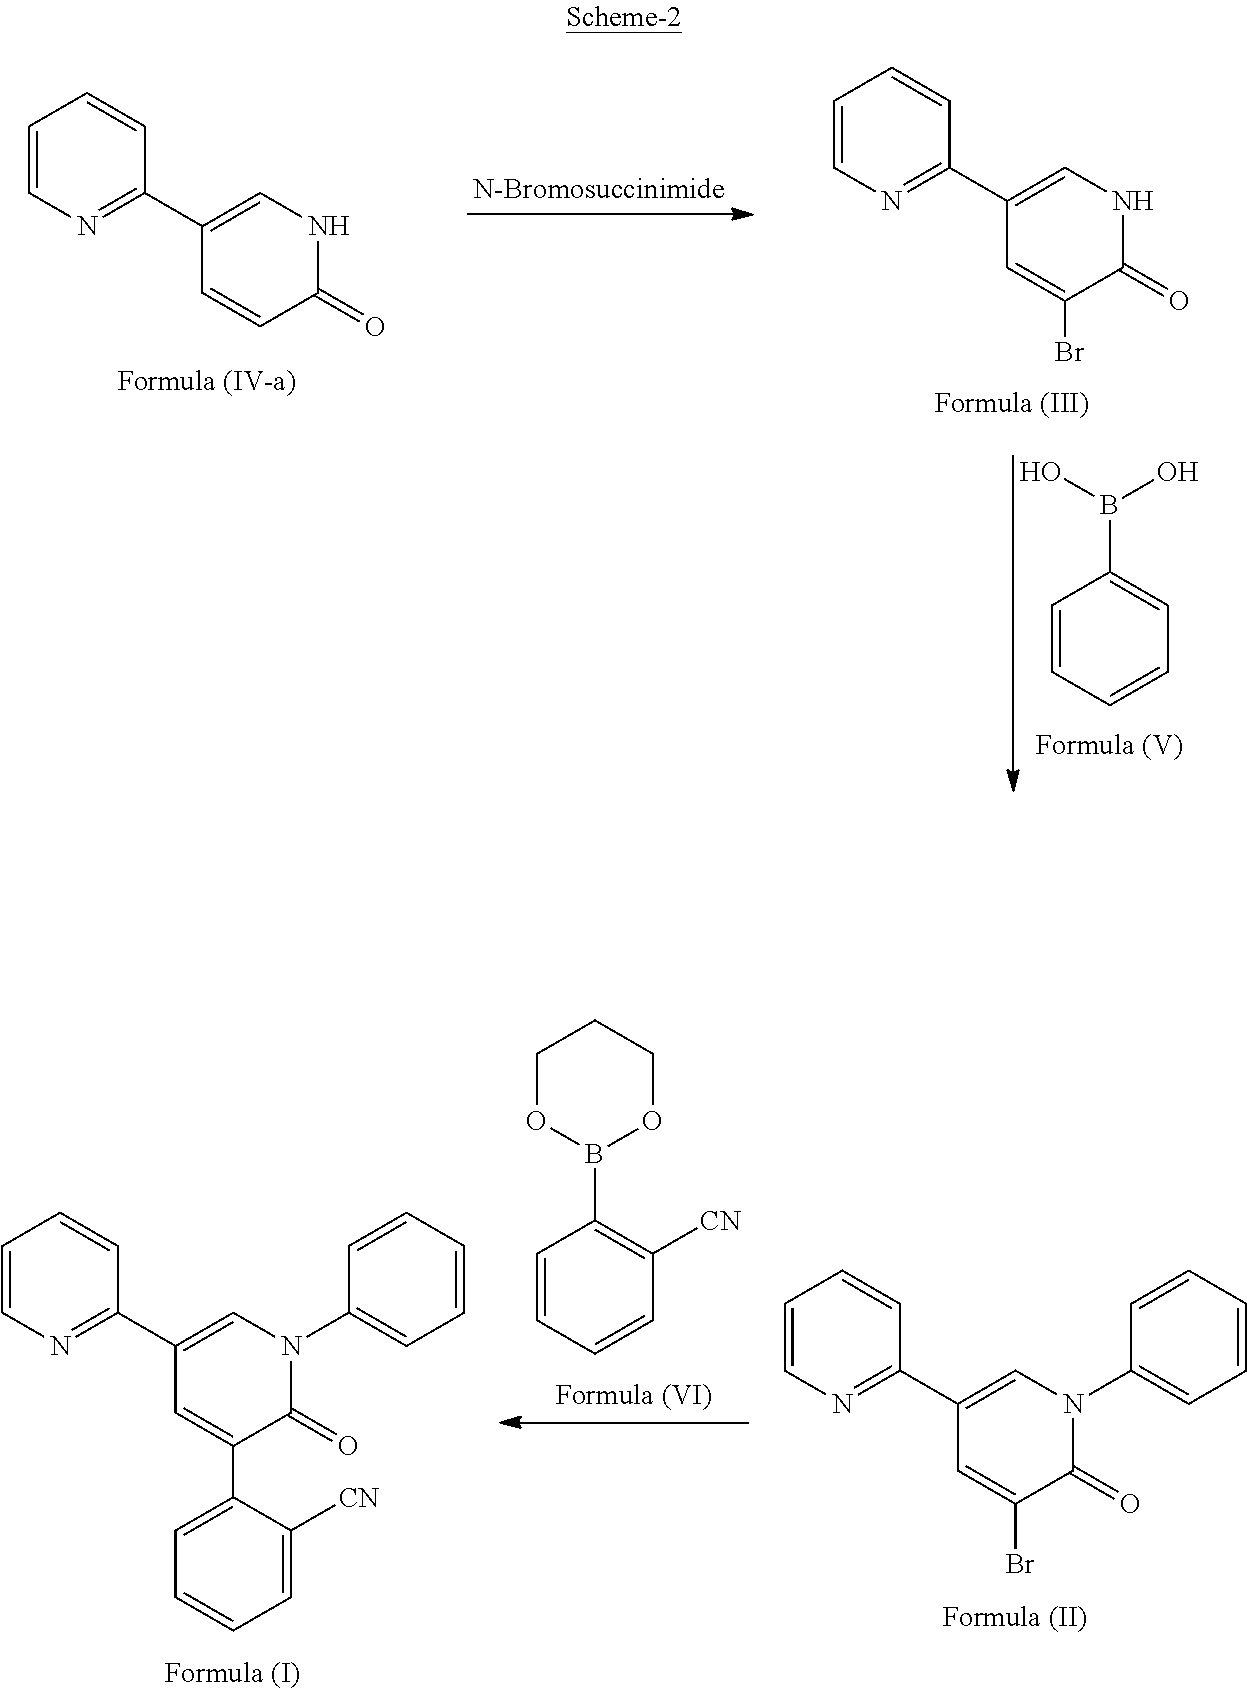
C1=CN=C(C2=CNC(=O)C=C2)C=C1.C1=CN=C(C2=CNC(=O)C(Br)=C2)C=C1.C1=CC=CC=C1B(O)O.C1=CN=C(C2=CN(C3=CC=CC=C3)C(=O)C(C3=CC=CC=C3[CN])=C2)C=C1.C1OB(C2=C([CN])C=CC=C2)OCC1.C1=CN=C(C2=CN(C3=CC=CC=C3)C(=O)C(Br)=C2)C=C1
